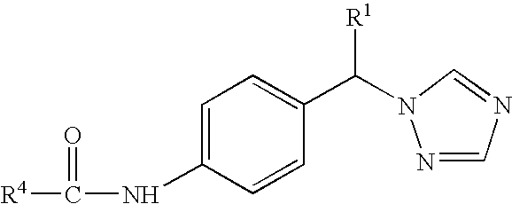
C1=C(NC([R4])=O)C=CC(C(N2N=CN=C2)[R1])=C1
